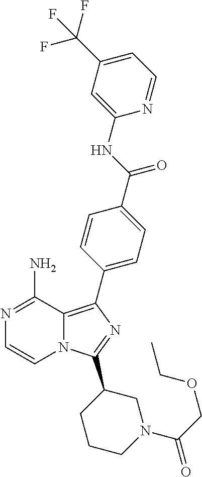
N12C(=C(C3=CC=C(C(=O)NC4=CC(C(F)(F)F)=CC=N4)C=C3)N=C1C1CCCN(C(COCC)=O)C1)C(N)=NC=C2
